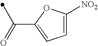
C(=O)(C)C1=CC=C([NO2])O1
